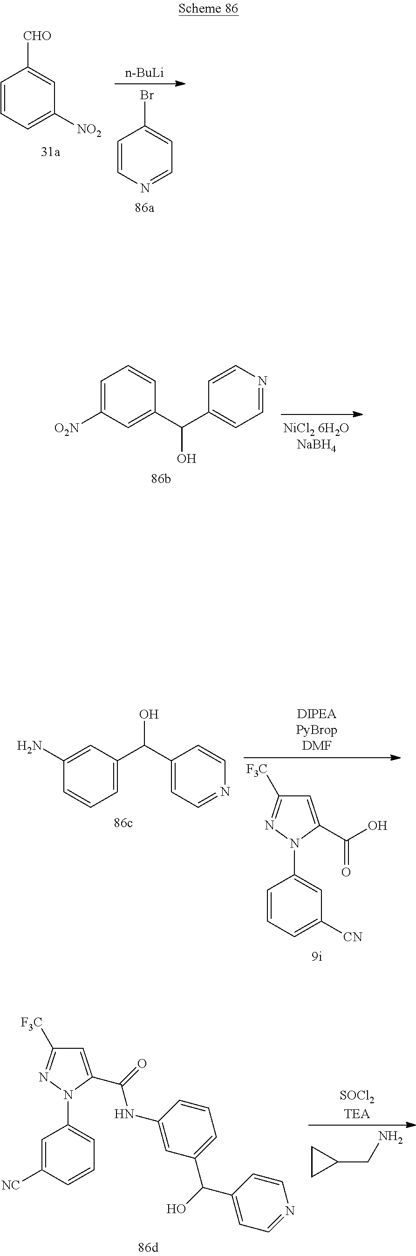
C1=NC=CC(Br)=C1.[n-BuLi].[NO2]C1=CC=CC([CHO])=C1.C1(C(C2=CC([O2N])=CC=C2)O)=CC=NC=C1.C1=C(N2N=C([F3C])C=C2C(=O)O)C=CC=C1[CN].[DIPEAPyBropDMF].C1(C(C2=CC=CC(N)=C2)O)=CC=NC=C1.C1=C([NC])C=CC=C1N1N=C([F3C])C=C1C(=O)NC1=CC(C(O)C2=CC=NC=C2)=CC=C1.[SOCl2TEA].C1CC1CN
